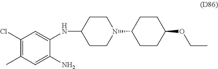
C1(Cl)=C(C)C=C(N)C(NC2CCN(C3CCC(OCC)CC3)CC2)=C1
